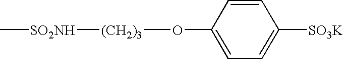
C[SO2NH][(CH2)3]OC1=CC=C([SO3K])C=C1
